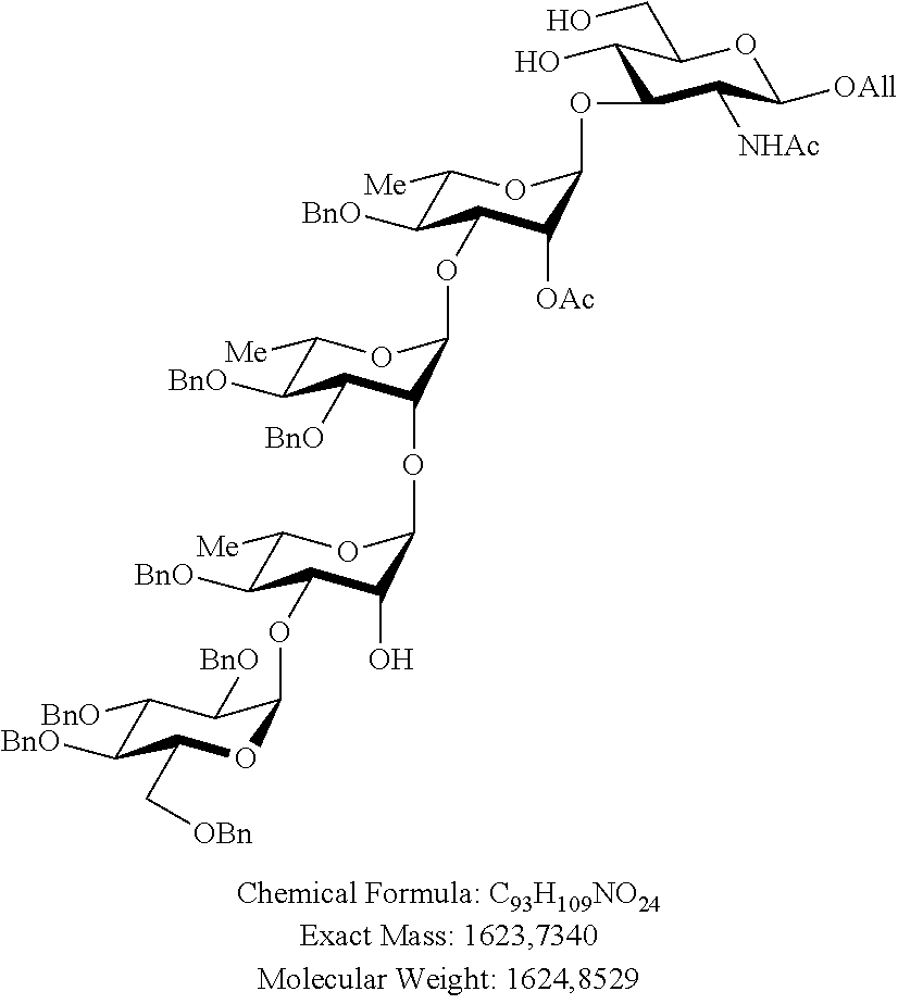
C1([BnO])C([BnO])C(C[OBn])OC(OC2C([BnO])C([Me])OC(OC3C([BnO])C([BnO])C([Me])OC3OC3C([BnO])C([Me])OC(OC4C([NHAc])C([OAll])OC(CO)C4O)C3[OAc])C2O)C1[BnO]
